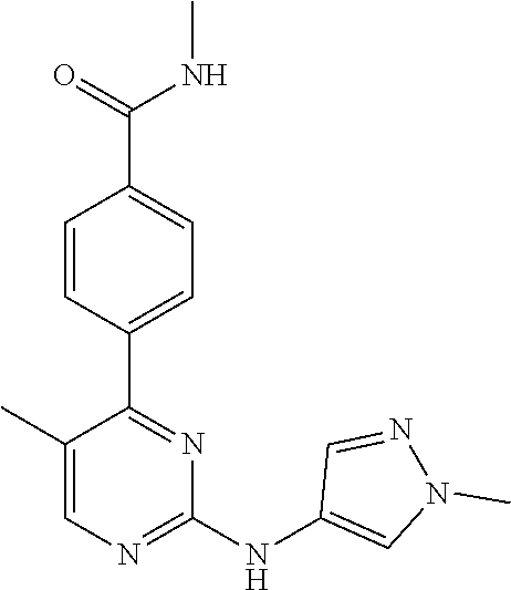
C1(C2=NC(NC3=CN(C)N=C3)=NC=C2C)=CC=C(C(NC)=O)C=C1
